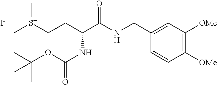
C1([OMe])=C([OMe])C=C(CNC(C(CC[S+](C)C)NC(=O)OC(C)(C)C)=O)C=C1.[I-]
